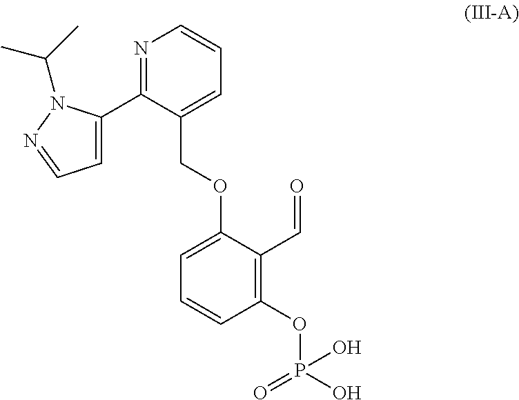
N1=C(C2=CC=NN2C(C)C)C(COC2=CC=CC(OP(O)(=O)O)=C2C=O)=CC=C1
